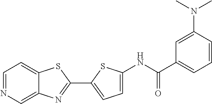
C1=NC=C2C(=C1)SC(C1=CC=C(NC(C3=CC=CC(N(C)C)=C3)=O)S1)=N2
